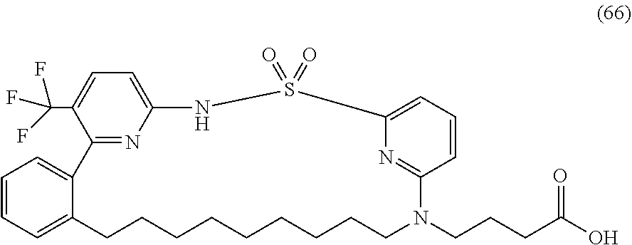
C1=C2C(=CC=C1)C1=NC(=CC=C1C(F)(F)F)NS(=O)(=O)C1=CC=CC(=N1)N(CCCC(O)=O)CCCCCCCCC2
